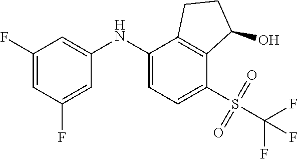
N(C1=CC=C(S(=O)(=O)C(F)(F)F)C2=C1CCC2O)C1=CC(F)=CC(F)=C1
